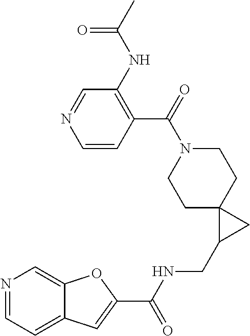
C1C2(CCN(C(=O)C3=C(NC(C)=O)C=NC=C3)C1)C(CNC(=O)C1=CC3=CC=NC=C3O1)C2
